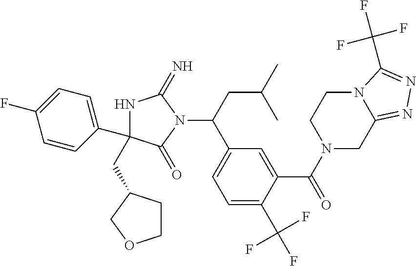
N1C(CC2CCOC2)(C2=CC=C(F)C=C2)C(=O)N(C(CC(C)C)C2=CC=C(C(F)(F)F)C(C(=O)N3CC4=NN=C(C(F)(F)F)N4CC3)=C2)C1=N
